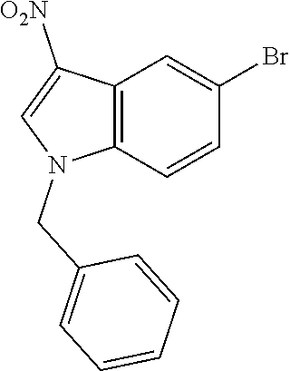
C12=C(C=CC(Br)=C1)N(CC1=CC=CC=C1)C=C2[O2N]
